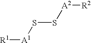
[R1][A1]SS[A2][R2]
